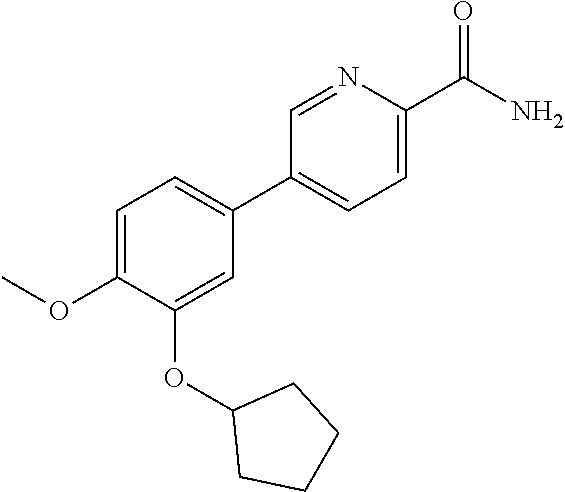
C1=C(OC)C(OC2CCCC2)=CC(C2=CC=C(C(N)=O)N=C2)=C1
